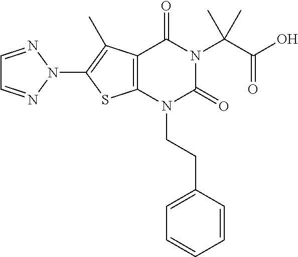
C12=C(N(CCC3=CC=CC=C3)C(=O)N(C(C(O)=O)(C)C)C1=O)SC(N1N=CC=N1)=C2C
